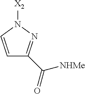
C1=CN([X2])N=C1C(=O)[NHMe]
